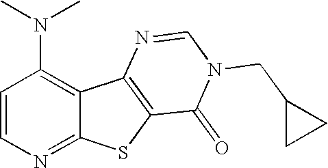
C1=CN=C2C(=C1N(C)C)C1=C(S2)C(=O)N(CC2CC2)C=N1
